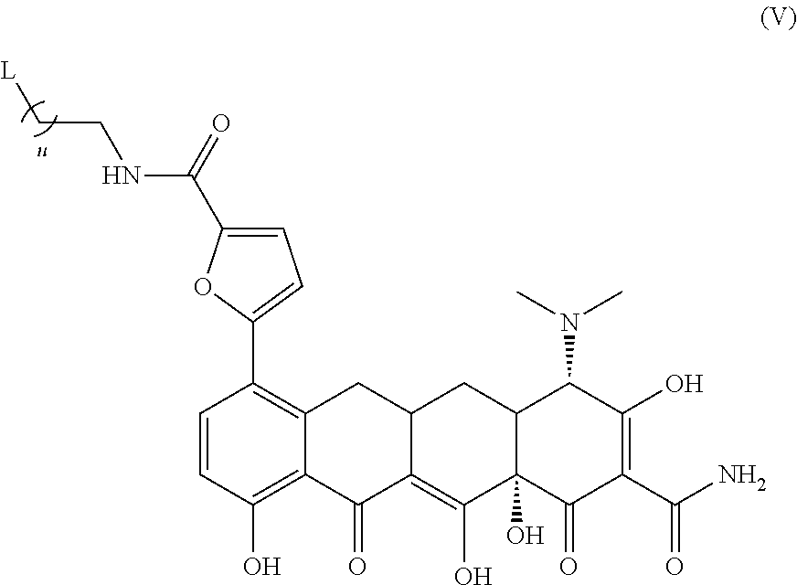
C1=CC(O)=C2C(=C1C1=CC=C(C(NCC[L])=O)O1)CC1C(=C(O)C3(O)C(C1)C(N(C)C)C(O)=C(C(N)=O)C3=O)C2=O
